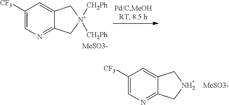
C1([CF3])=CN=C2C(=C1)C[N+]([CH2Ph])([CH2Ph])C2.[MeSO3-].C1([CF3])=CN=C2C(=C1)CNC2.[MeSO3-]
